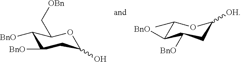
C1([BnO])C([BnO])CC(O)OC1C[OBn].C1(C)C([BnO])C([BnO])CC([OH])O1
